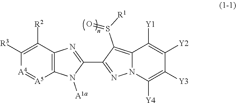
C12=C(N=C(C3=NN4C(=C3S([R1])=O)C([Y1])=C([Y2])C([Y3])=C4[Y4])N1[A1a])C([R2])=C([R3])[A4]=[A5]2
